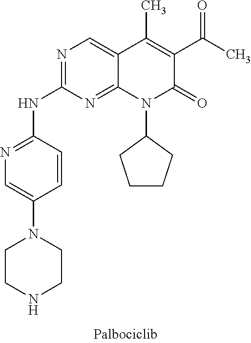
C1=CC(NC2=NC=C3C(=N2)N(C2CCCC2)C(=O)C(C(C)=O)=C3C)=NC=C1N1CCNCC1
